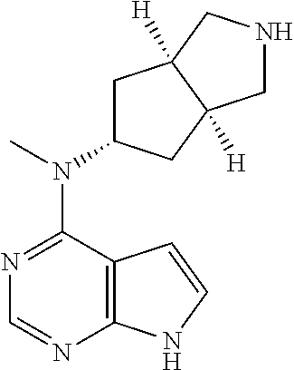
C12=C(N=CN=C1N(C)C1CC3([H])C([H])(C1)CNC3)NC=C2
